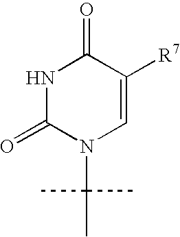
N1C(=O)N(C(C)(C)C)C=C([R7])C1=O
